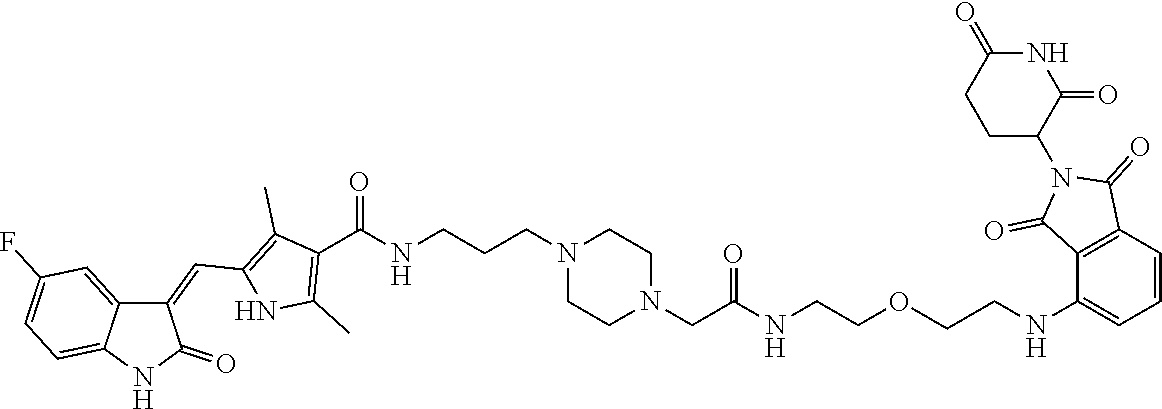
C1CN(CCCNC(C2=C(C)NC(C=C3C4=CC(F)=CC=C4NC3=O)=C2C)=O)CCN1CC(=O)NCCOCCNC1=CC=CC2=C1C(=O)N(C1CCC(=O)NC1=O)C2=O
